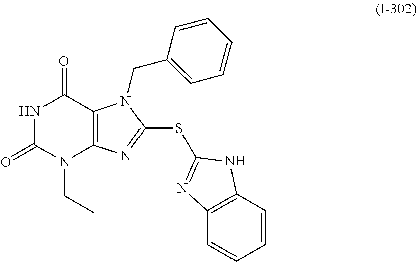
N1C(=O)N(CC)C2=C(C1=O)N(CC1=CC=CC=C1)C(SC1=NC3=C(C=CC=C3)N1)=N2
